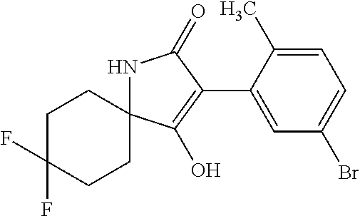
C1C(F)(F)CCC2(C1)NC(=O)C(C1=CC(Br)=CC=C1C)=C2O
